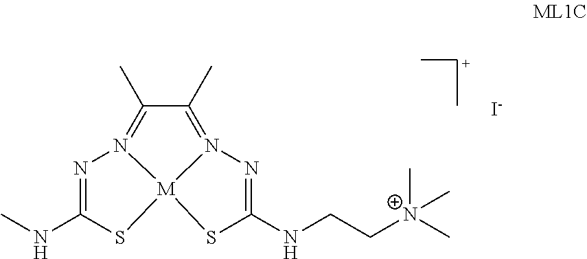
C1(C)=N2N=C(NC)S[M]23N(=C1C)N=C(NCC[N+](C)(C)C)S3.[I-]
